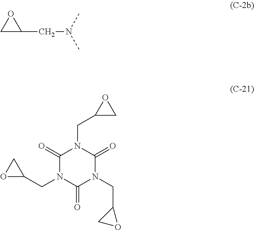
C1C(CN(C)C)O1.C1(=O)N(CC2CO2)C(=O)N(CC2CO2)C(=O)N1CC1CO1
